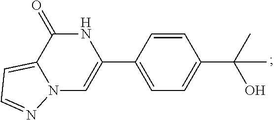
N12C=C(C3=CC=C(C(O)(C)C)C=C3)NC(=O)C1=CC=N2
